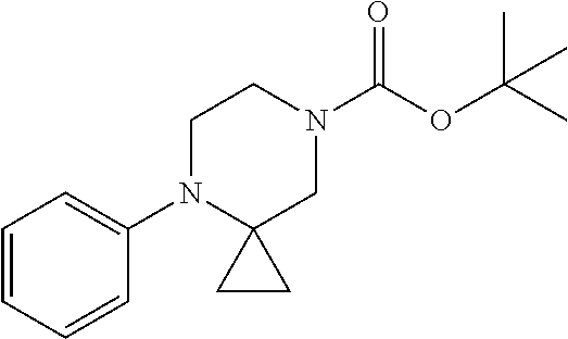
C1=CC=CC(N2C3(CN(C(OC(C)(C)C)=O)CC2)CC3)=C1
